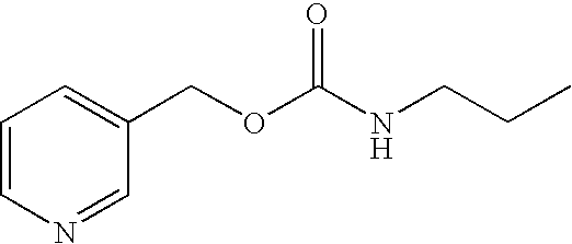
C1=CN=CC(COC(NCCC)=O)=C1
